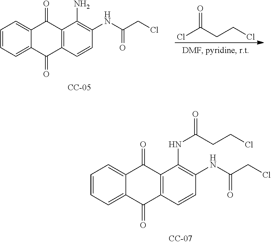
C1=CC=C2C(=C1)C(=O)C1=C(C2=O)C=CC(NC(=O)CCl)=C1NC(=O)CCCl.O=C(CCCl)Cl.C1=CC=C2C(=C1)C(=O)C1=C(C2=O)C=CC(NC(=O)CCl)=C1N
